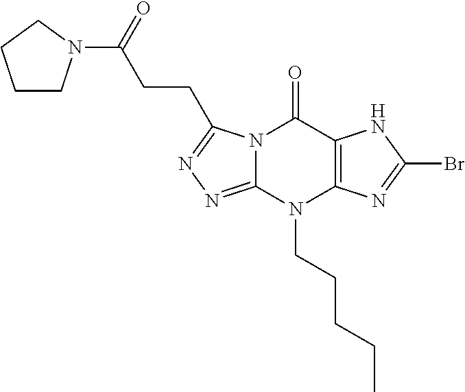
N12C(=NN=C1CCC(=O)N1CCCC1)N(CCCCC)C1=C(C2=O)NC(Br)=N1
